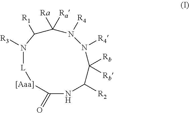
C1([Ra])([Ra])N([R4])N([R4])C([Rb])([Rb])C([R2])NC(=O)[[Aaa]][L]N([R3])C1[R1]
